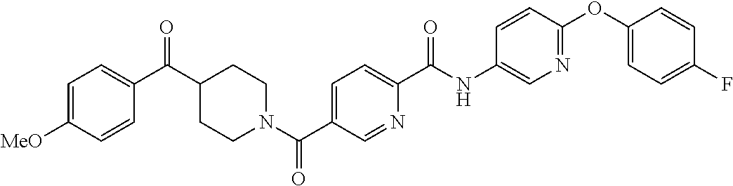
C1=C([MeO])C=CC(C(C2CCN(C(C3=CC=C(C(NC4=CN=C(OC5=CC=C(F)C=C5)C=C4)=O)N=C3)=O)CC2)=O)=C1
